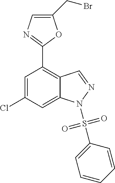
C1=C(Cl)C=C2C(=C1C1=NC=C(CBr)O1)C=NN2S(C1=CC=CC=C1)(=O)=O
